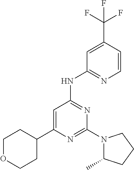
C1=C(C2CCOCC2)N=C(N2C(C)CCC2)N=C1NC1=NC=CC(C(F)(F)F)=C1
